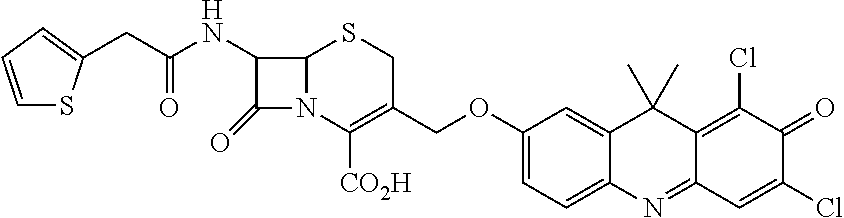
C1(NC(CC2=CC=CS2)=O)C(=O)N2C1SCC(COC1=CC=C3C(=C1)C(C)(C)C1=C(Cl)C(=O)C(Cl)=CC1=N3)=C2[CO2H]
